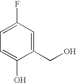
C1=C(F)C=C(CO)C(O)=C1
